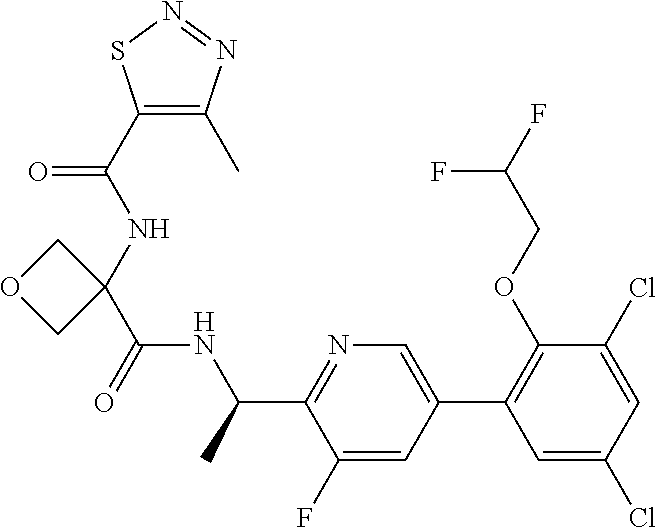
C1(C(NC2(C(NC(C3=NC=C(C4=C(OCC(F)F)C(Cl)=CC(Cl)=C4)C=C3F)C)=O)COC2)=O)=C(C)N=NS1
